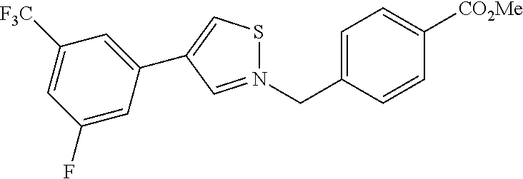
C1=C(CN2=CC(C3=CC([F3C])=CC(F)=C3)=CS2)C=CC([CO2Me])=C1
